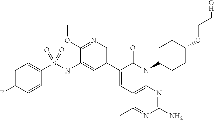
C1=C(C2=CC3=C(N(C4CCC(OCCO)CC4)C2=O)N=C(N)N=C3C)C=C(NS(C2=CC=C(F)C=C2)(=O)=O)C(OC)=N1
